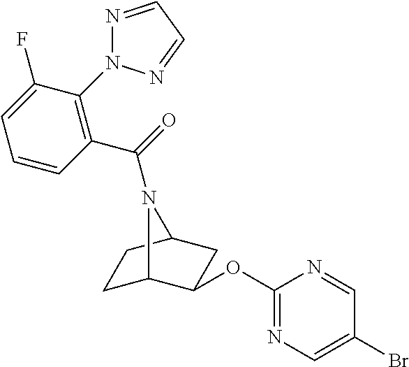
N1=CC=NN1C1=C(C(=O)N2C3CCC2CC3OC2=NC=C(Br)C=N2)C=CC=C1F
